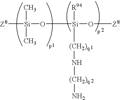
[Z8][Si](C)(C)O[Si]([R94])([(CH2)q]N[(CH2)q]N)O[Z8]
